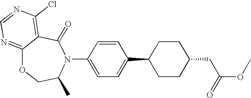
C12=NC=NC(Cl)=C1C(=O)N(C1=CC=C(C3CCC(CC(=O)OC)CC3)C=C1)C(C)CO2
